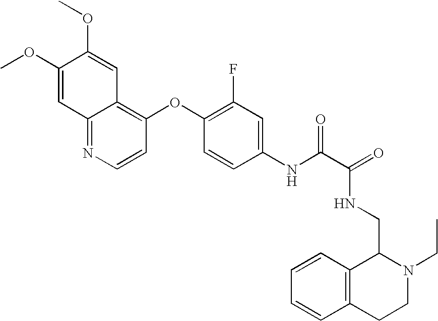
C12=NC=CC(OC3=C(F)C=C(NC(C(=O)NCC4C5=C(CCN4CC)C=CC=C5)=O)C=C3)=C1C=C(OC)C(OC)=C2
